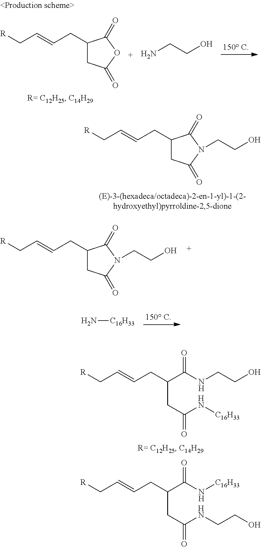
C(C=CC[R])C1CC(=O)N(CCO)C1=O.C(CC=CC[R])(CC(N[C16H33])=O)C(NCCO)=O.C(CC=CC[R])(CC(NCCO)=O)C(N[C16H33])=O.C(C=CC[R])C1CC(=O)N(CCO)C1=O.N[C16H33].OCCN.C1(CC=CC[R])CC(=O)OC1=O
